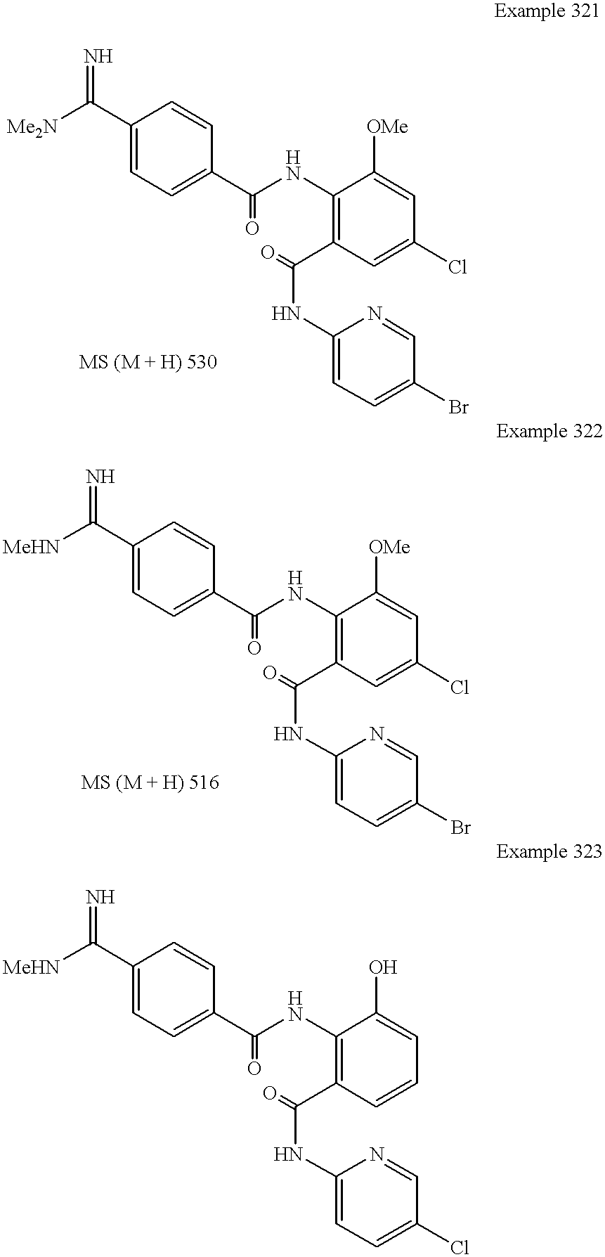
C1(C([Me2N])=N)=CC=C(C(NC2=C(C(NC3=CC=C(Br)C=N3)=O)C=C(Cl)C=C2[OMe])=O)C=C1.C1(C([MeHN])=N)=CC=C(C(NC2=C(C(NC3=CC=C(Br)C=N3)=O)C=C(Cl)C=C2[OMe])=O)C=C1.C1(C([MeHN])=N)=CC=C(C(NC2=C(C(NC3=CC=C(Cl)C=N3)=O)C=CC=C2O)=O)C=C1
